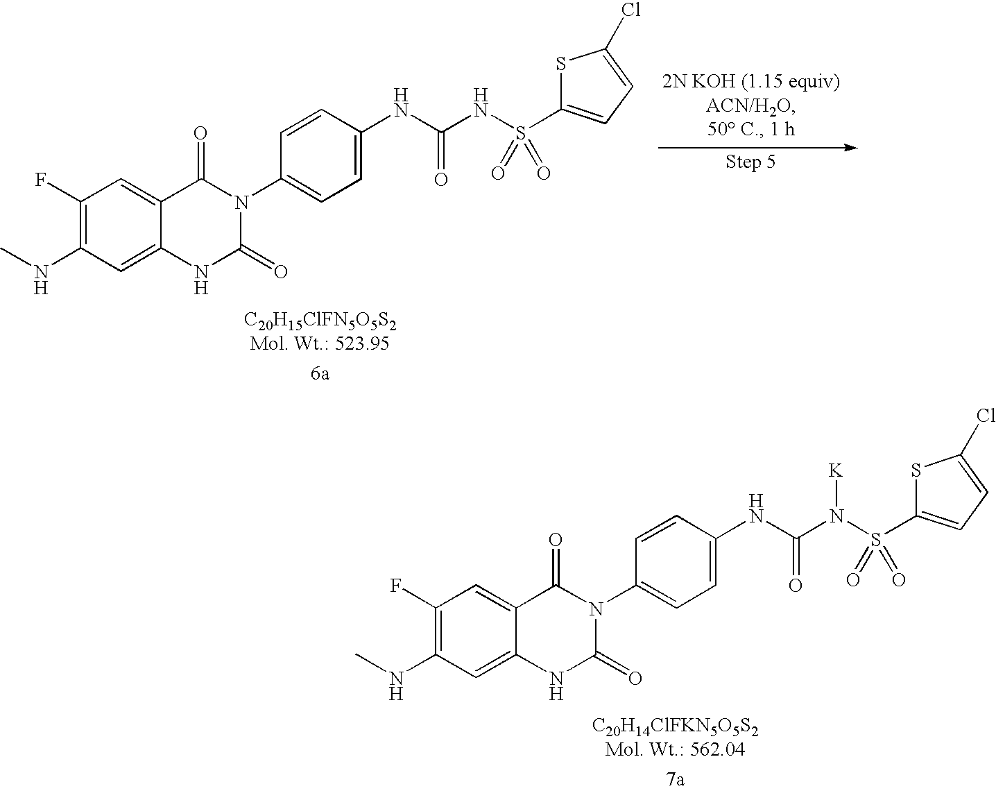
C1(N2C(=O)C3=CC(F)=C(NC)C=C3NC2=O)=CC=C(NC(NS(C2=CC=C(Cl)S2)(=O)=O)=O)C=C1.C1(N2C(=O)C3=CC(F)=C(NC)C=C3NC2=O)=CC=C(NC(N(S(C2=CC=C(Cl)S2)(=O)=O)[K])=O)C=C1
